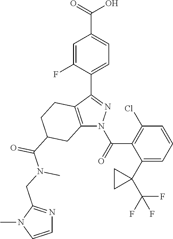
C(O)(=O)C1=CC=C(C2=NN(C(C3=C(Cl)C=CC=C3C3(C(F)(F)F)CC3)=O)C3=C2CCC(C(=O)N(C)CC2=NC=CN2C)C3)C(F)=C1
